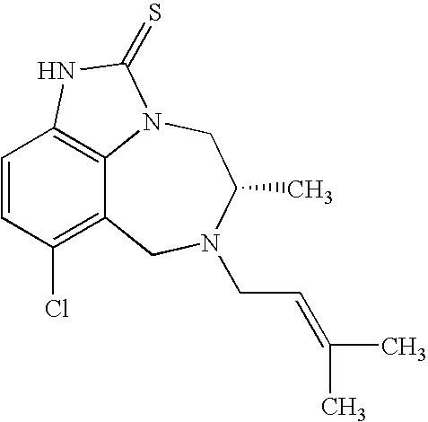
C1=CC(Cl)=C2C3=C1NC(=S)N3CC(C)N(CC=C(C)C)C2
